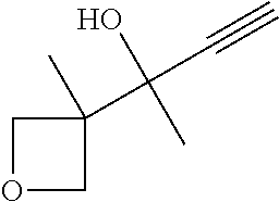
O1CC(C(C#C)(O)C)(C)C1
